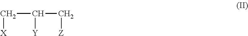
C(C(C[Z])[Y])[X]
